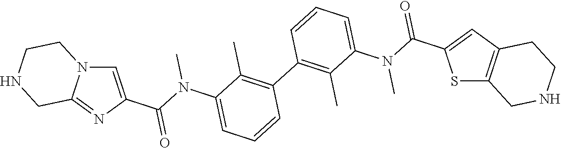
C1=C(C(=O)N(C)C2=CC=CC(C3=C(C)C(N(C)C(=O)C4=CC5=C(S4)CNCC5)=CC=C3)=C2C)N=C2N1CCNC2
